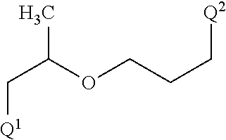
[Q1]CC(C)OCCC[Q2]
